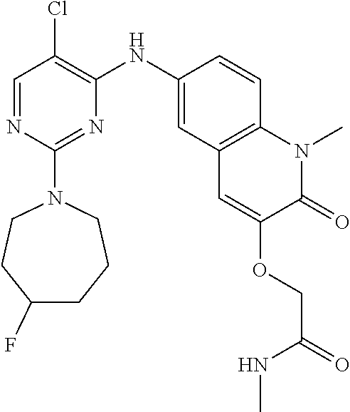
C1=NC(N2CCC(F)CCC2)=NC(NC2=CC3=C(C=C2)N(C)C(=O)C(OCC(NC)=O)=C3)=C1Cl
